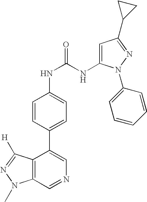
C12=C(C=NC=C1C1=CC=C(NC(NC3=CC(C4CC4)=NN3C3=CC=CC=C3)=O)C=C1)N(C)N=C2[H]
